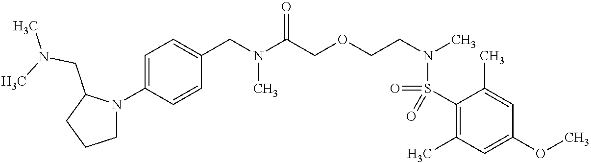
C1=C(N2CCCC2CN(C)C)C=CC(CN(C(COCCN(C)S(=O)(C2=C(C)C=C(OC)C=C2C)=O)=O)C)=C1
